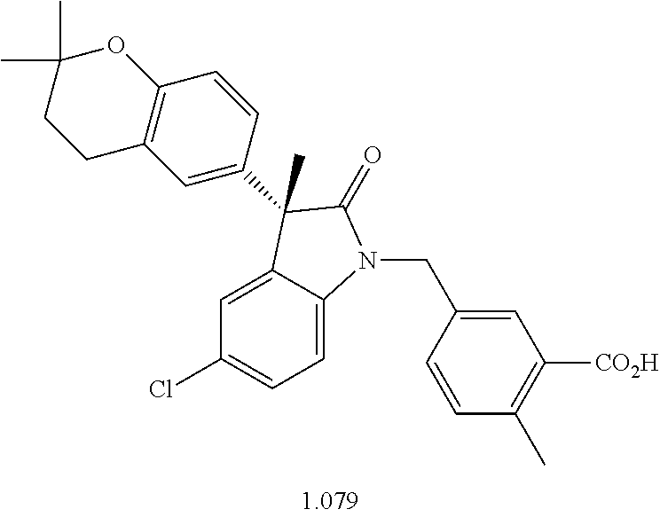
C1=C2C(=CC=C1Cl)N(CC1=CC([CO2H])=C(C)C=C1)C(=O)C2(C)C1=CC2=C(C=C1)OC(C)(C)CC2
